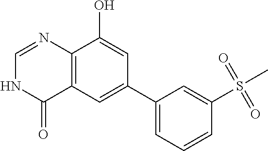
C12=C(C=C(C3=CC=CC(S(C)(=O)=O)=C3)C=C1O)C(=O)NC=N2
